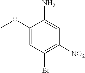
C1(OC)=CC(Br)=C([NO2])C=C1N
